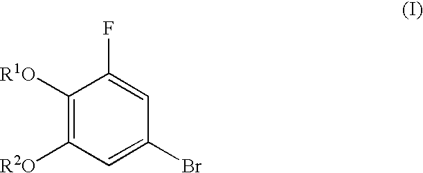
C1([R1O])=C([R2O])C=C(Br)C=C1F
